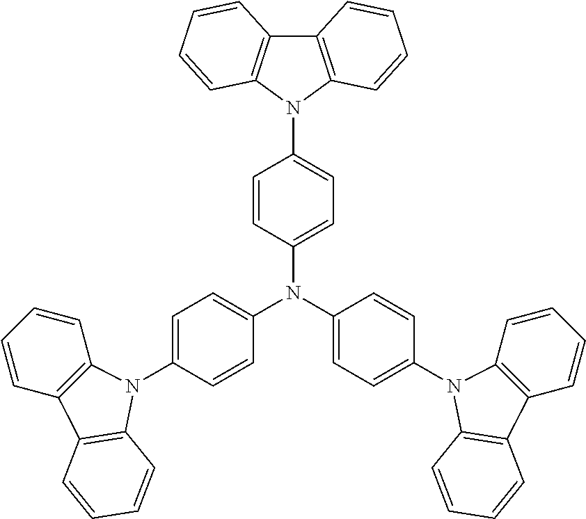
C1=CC=CC2=C1C1=C(N2C2=CC=C(N(C3=CC=C(N4C5=C(C=CC=C5)C5=C4C=CC=C5)C=C3)C3=CC=C(N4C5=C(C6=C4C=CC=C6)C=CC=C5)C=C3)C=C2)C=CC=C1
